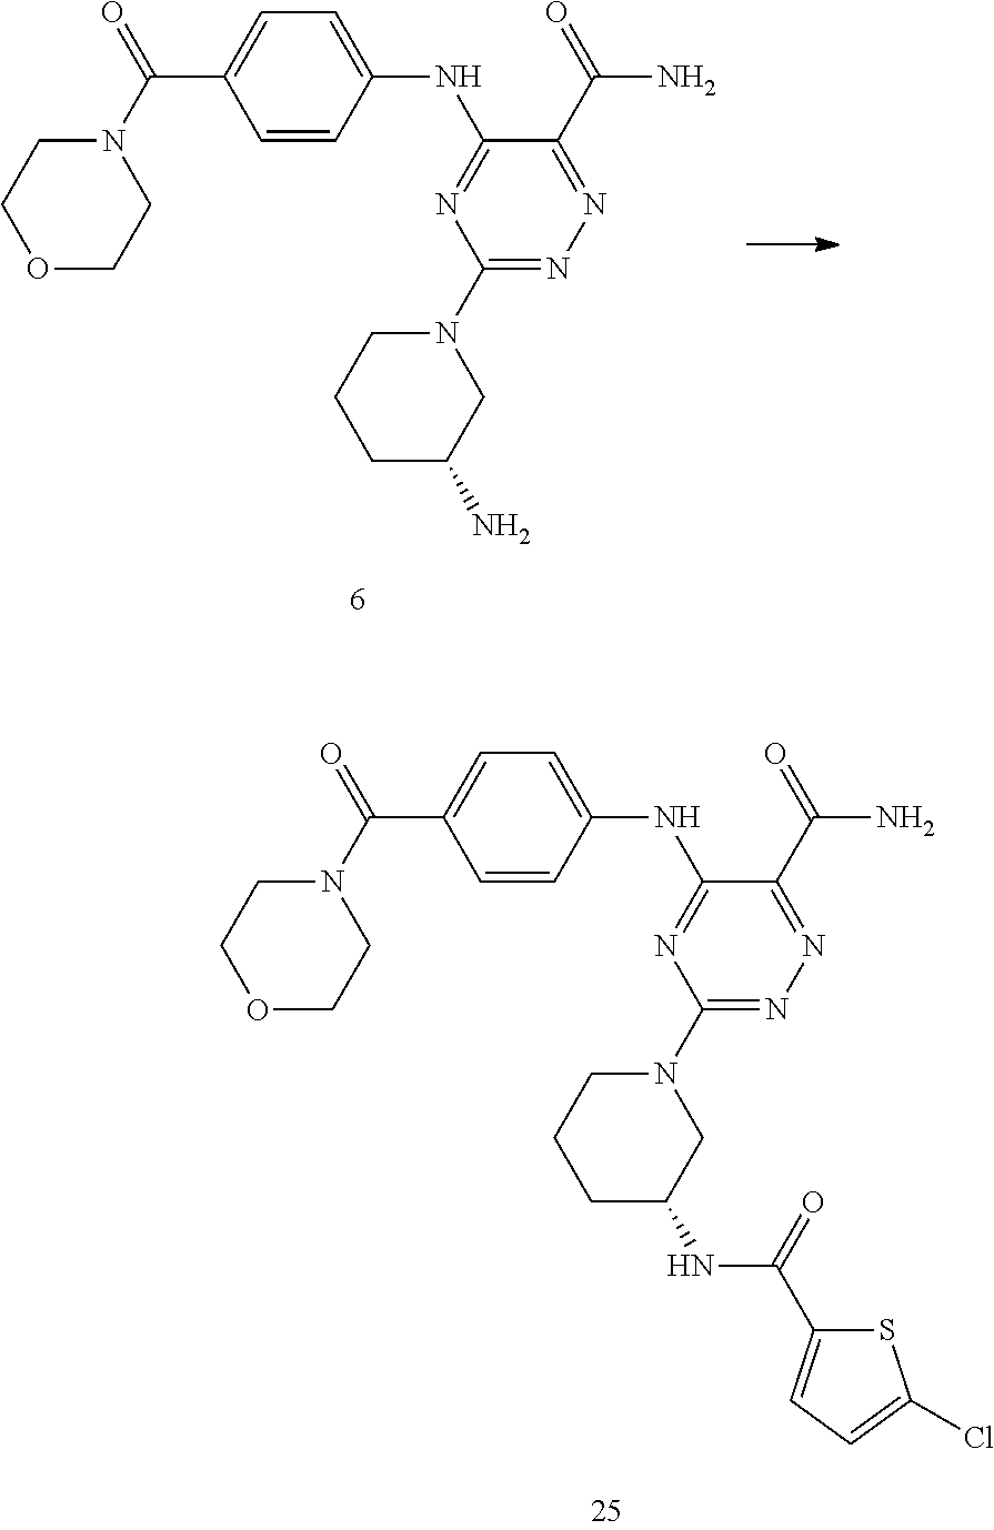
O1CCN(C(=O)C2=CC=C(NC3=NC(N4CCCC(N)C4)=NN=C3C(N)=O)C=C2)CC1.O1CCN(C(=O)C2=CC=C(NC3=NC(N4CCCC(NC(=O)C5=CC=C(Cl)S5)C4)=NN=C3C(N)=O)C=C2)CC1
